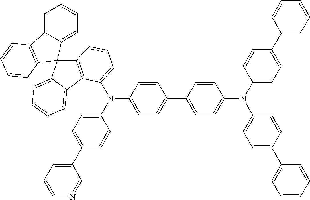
C1=C2C(=CC=C1)C1(C3=C2C=CC=C3)C2=C(C3=CC=CC=C13)C(N(C1=CC=C(C3=CC=CN=C3)C=C1)C1=CC=C(C3=CC=C(N(C4=CC=C(C5=CC=CC=C5)C=C4)C4=CC=C(C5=CC=CC=C5)C=C4)C=C3)C=C1)=CC=C2
